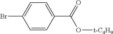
C1=CC(C(O[t-C4H9])=O)=CC=C1Br
